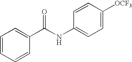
C1=CC=CC(C(NC2=CC=C([OCF3])C=C2)=O)=C1
